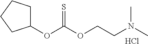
C1(OC(OCCN(C)C)=S)CCCC1.Cl
